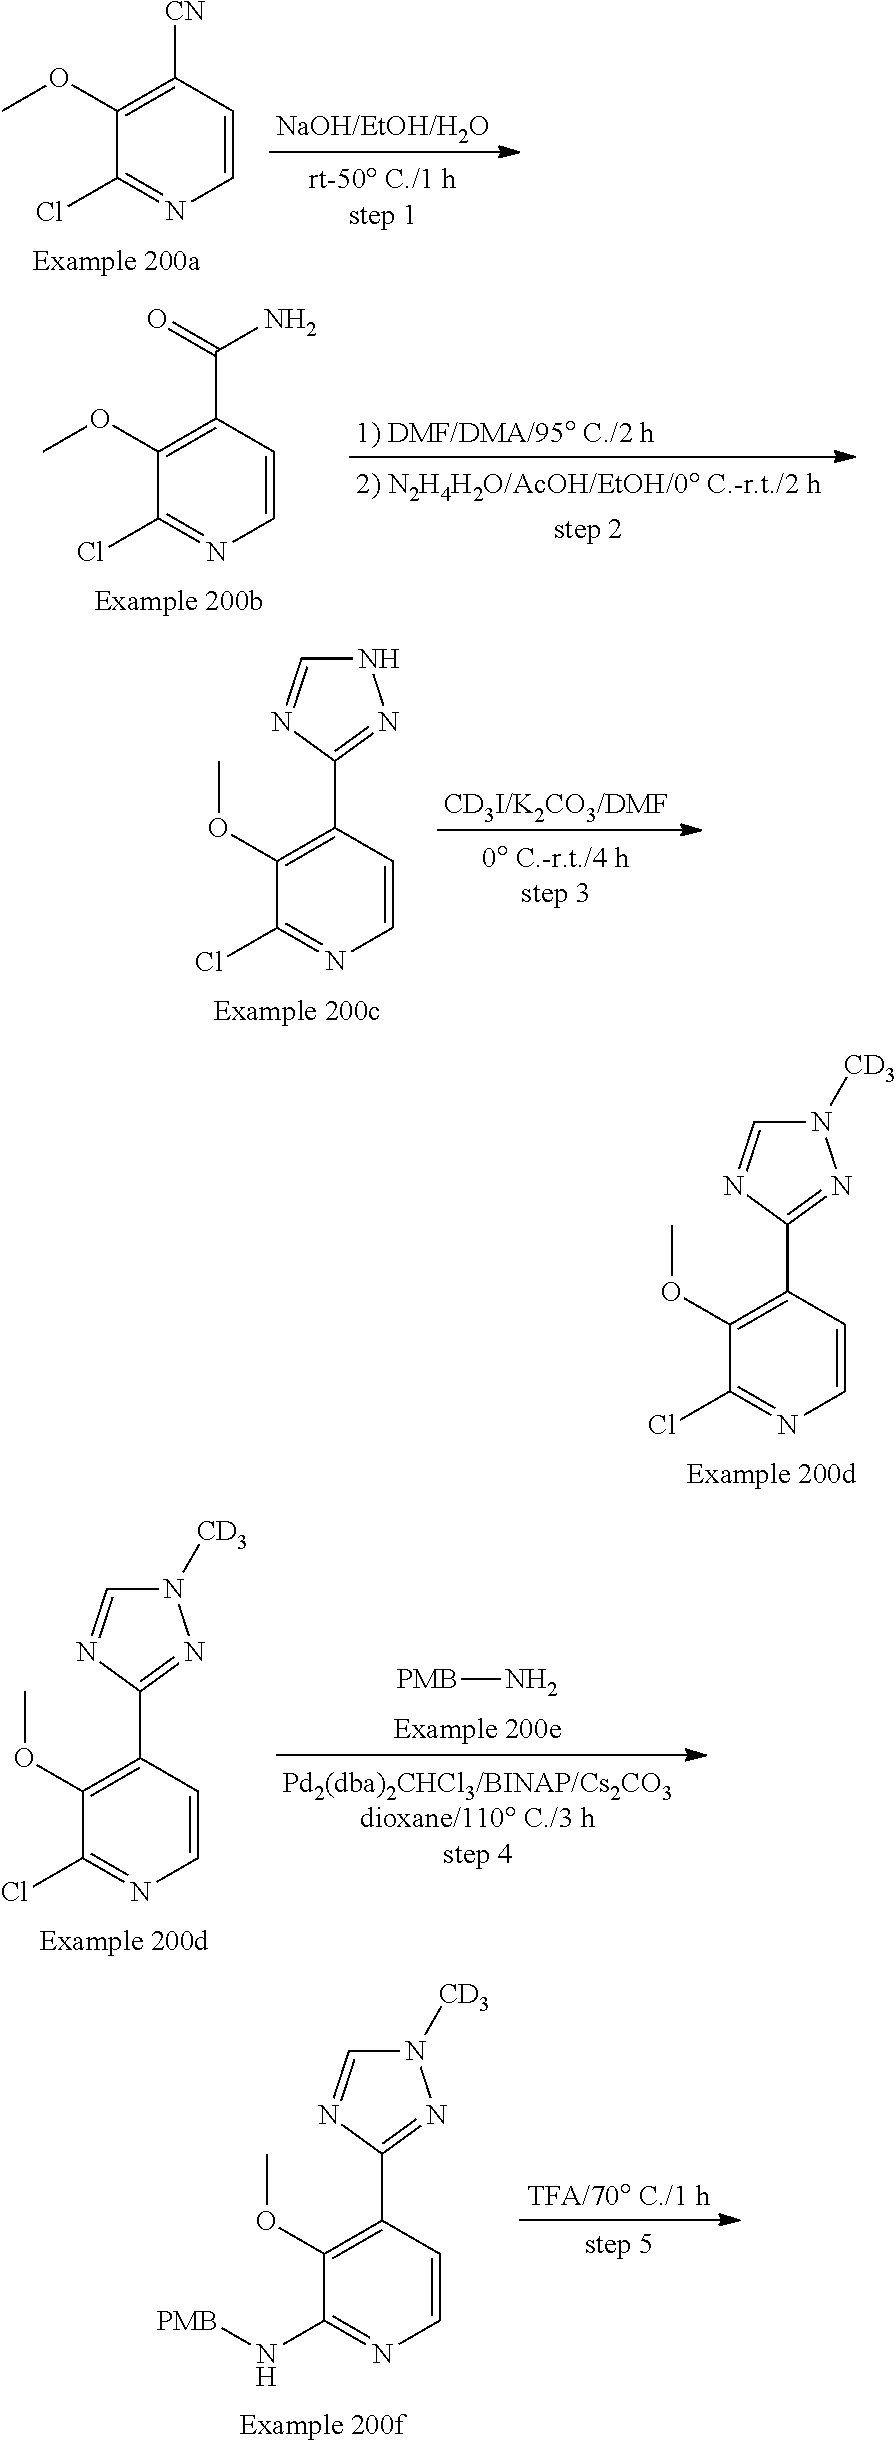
C1(OC)=C([CN])C=CN=C1Cl.C1(OC)=C(C(=O)N)C=CN=C1Cl.C1(OC)=C(C2=NNC=N2)C=CN=C1Cl.C1(OC)=C(C2=NN([CD3])C=N2)C=CN=C1Cl.C1(OC)=C(C2=NN([CD3])C=N2)C=CN=C1Cl.[PMB]N.C1(OC)=C(C2=NN([CD3])C=N2)C=CN=C1N[PMB]
